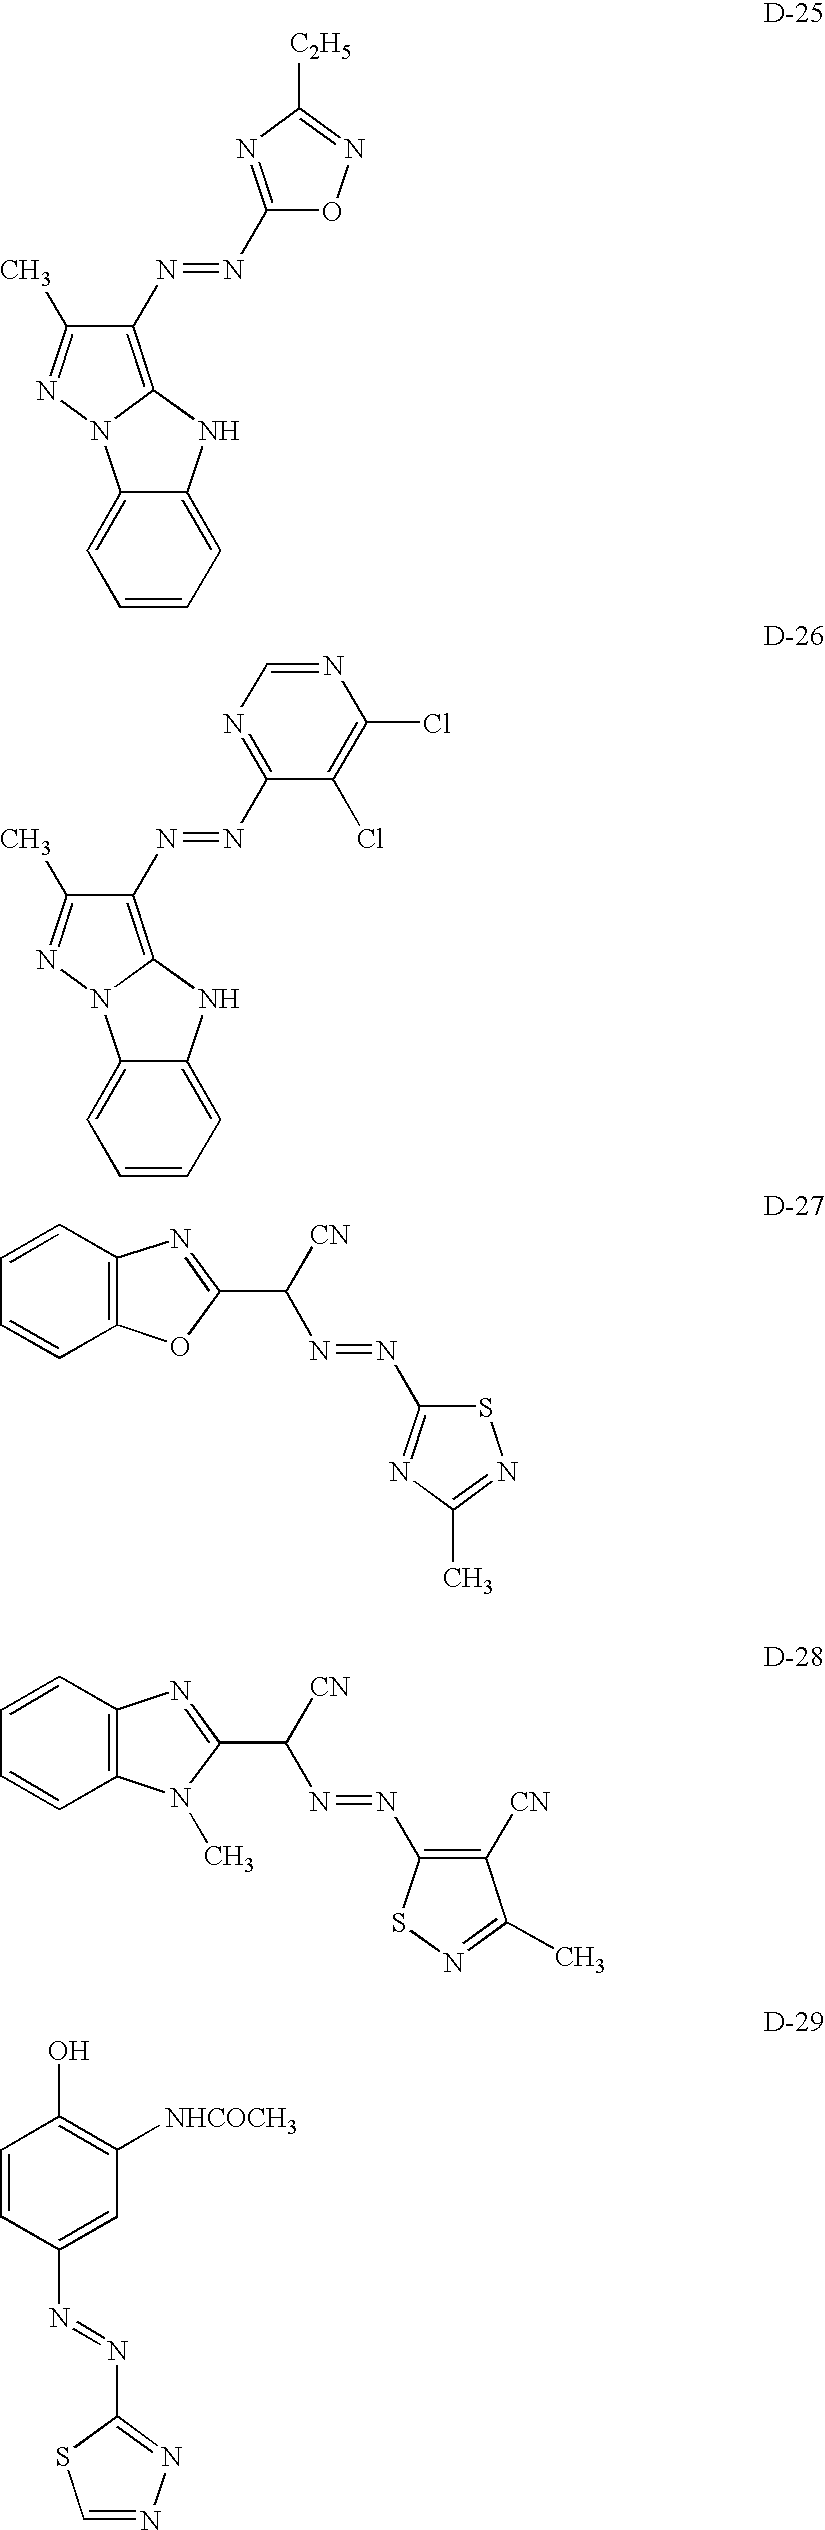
C1(N=NC2=NC([C2H5])=NO2)=C2N(N=C1C)C1=CC=CC=C1N2.C1(N=NC2=NC=NC(Cl)=C2Cl)=C2N(N=C1C)C1=CC=CC=C1N2.C12=C(C=CC=C1)N=C(C([CN])N=NC1=NC(C)=NS1)O2.C12=C(C=CC=C1)N=C(C([CN])N=NC1=C([CN])C(C)=NS1)N2C.C1=CC(N=NC2=NN=CS2)=CC([NHCOCH3])=C1O
